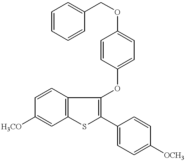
C1=CC2=C(C=C1[H3CO])SC(C1=CC=C([OCH3])C=C1)=C2OC1=CC=C(OCC2=CC=CC=C2)C=C1
